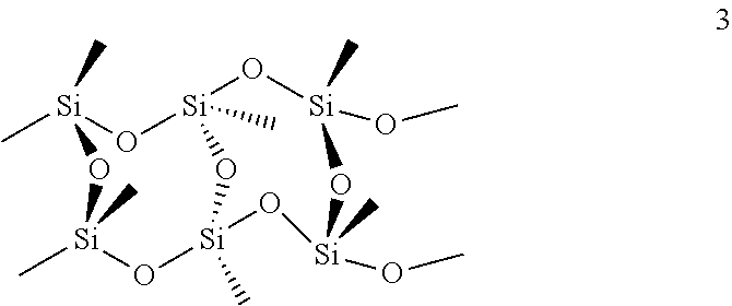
C[Si]1(C)O[Si]2(C)O[Si](OC)(C)O[Si](OC)(C)O[Si](C)(O[Si](C)(C)O1)O2
